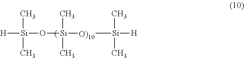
[H][Si](O[Si]([O)10][Si]([H])(C)C)(C)C)(C)C
